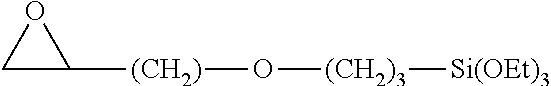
C1C([(CH2)]O[(CH2)3][Si(OEt)3])O1
